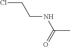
ClCCNC(C)=O
